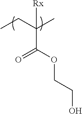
C(C(CC)(C)[Rx])(OCCO)=O
